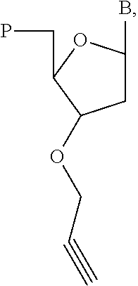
C1C(B)OC(CP)C1OCC#C
